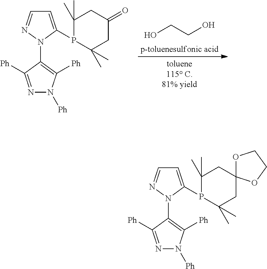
OCCO.C1(C)(C)P(C2=CC=NN2C2=C([Ph])N([Ph])N=C2[Ph])C(C)(C)CC(=O)C1.C1(C)(C)P(C2=CC=NN2C2=C([Ph])N([Ph])N=C2[Ph])C(C)(C)CC2(C1)OCCO2
